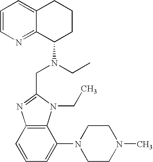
C12=C(C=CC=C1N1CCN(C)CC1)N=C(CN(C1CCCC3=CC=CN=C13)CC)N2CC
